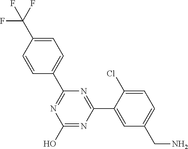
OC1=NC(C2=CC(CN)=CC=C2Cl)=NC(C2=CC=C(C(F)(F)F)C=C2)=N1
